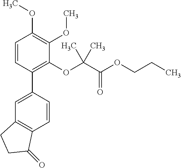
C1=C(C2=C(OC(C(OCCC)=O)(C)C)C(OC)=C(OC)C=C2)C=CC2=C1CCC2=O
